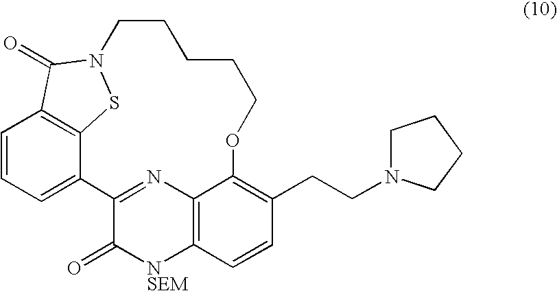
C1=CC=C2C3=C1C(=O)N(S3)CCCCCOC1=C(CCN3CCCC3)C=CC3=C1N=C2C(=O)[NSEM]3
